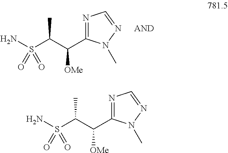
N1=C(C([OMe])C(S(N)(=O)=O)C)N(C)N=C1.N1=C(C([OMe])C(S(N)(=O)=O)C)N(C)N=C1
